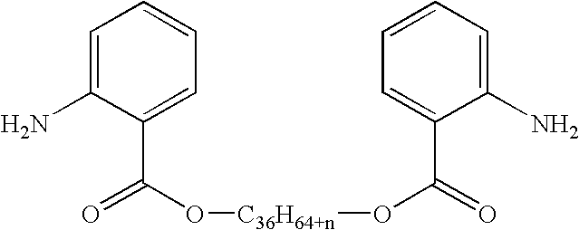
C1=C(N)C(C(O[C36H64+n]OC(C2=CC=CC=C2N)=O)=O)=CC=C1
